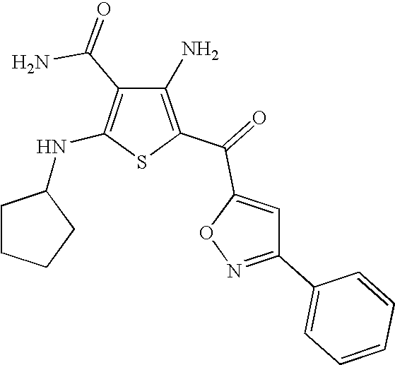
C1(N)=C(C(=O)C2=CC(C3=CC=CC=C3)=NO2)SC(NC2CCCC2)=C1C(=O)N
